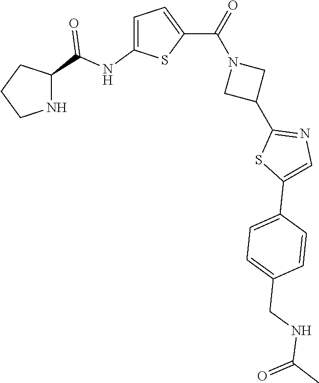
C1(NC(C2CCCN2)=O)=CC=C(C(=O)N2CC(C3=NC=C(C4=CC=C(CNC(C)=O)C=C4)S3)C2)S1
